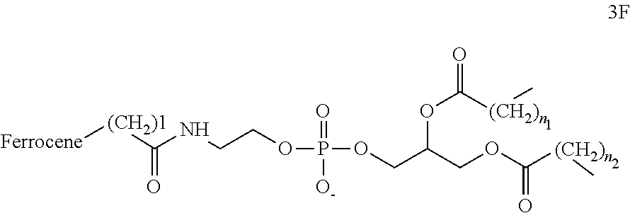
C(NCCOP(=O)(OCC(COC([(CH2)n]C)=O)OC(=O)[(CH2)n]C)[O-])(=O)[(CH2)1][Ferrocene]
